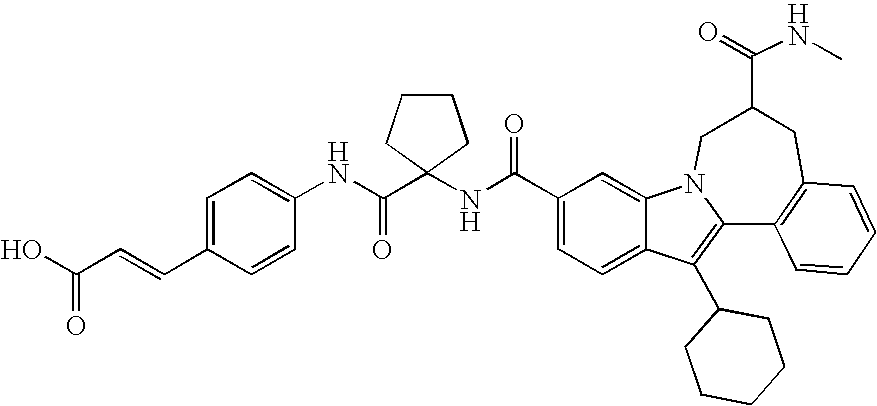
C1(C(NC2(C(NC3=CC=C(C=CC(O)=O)C=C3)=O)CCCC2)=O)=CC=C2C(=C1)N1C(=C2C2CCCCC2)C2=C(CC(C(=O)NC)C1)C=CC=C2
